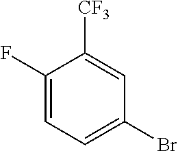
C1(F)=CC=C(Br)C=C1[CF3]
